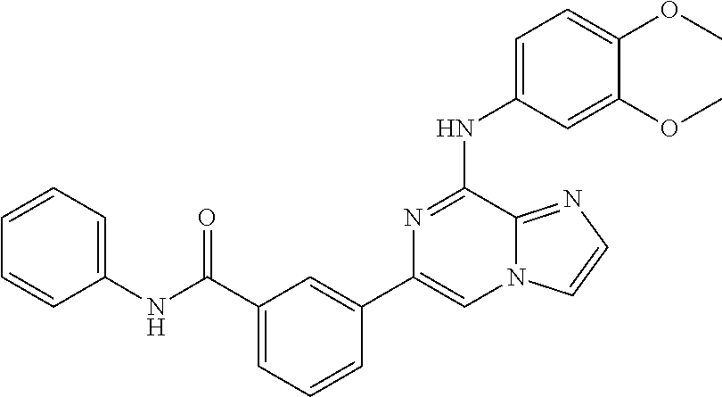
C1=C(NC2=NC(C3=CC(C(NC4=CC=CC=C4)=O)=CC=C3)=CN3C2=NC=C3)C=C(OC)C(OC)=C1
